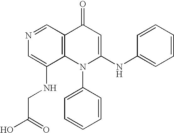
C1(NCC(O)=O)=CN=CC2=C1N(C1=CC=CC=C1)C(NC1=CC=CC=C1)=CC2=O
